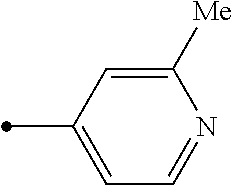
C1([Me])=CC(C)=CC=N1
